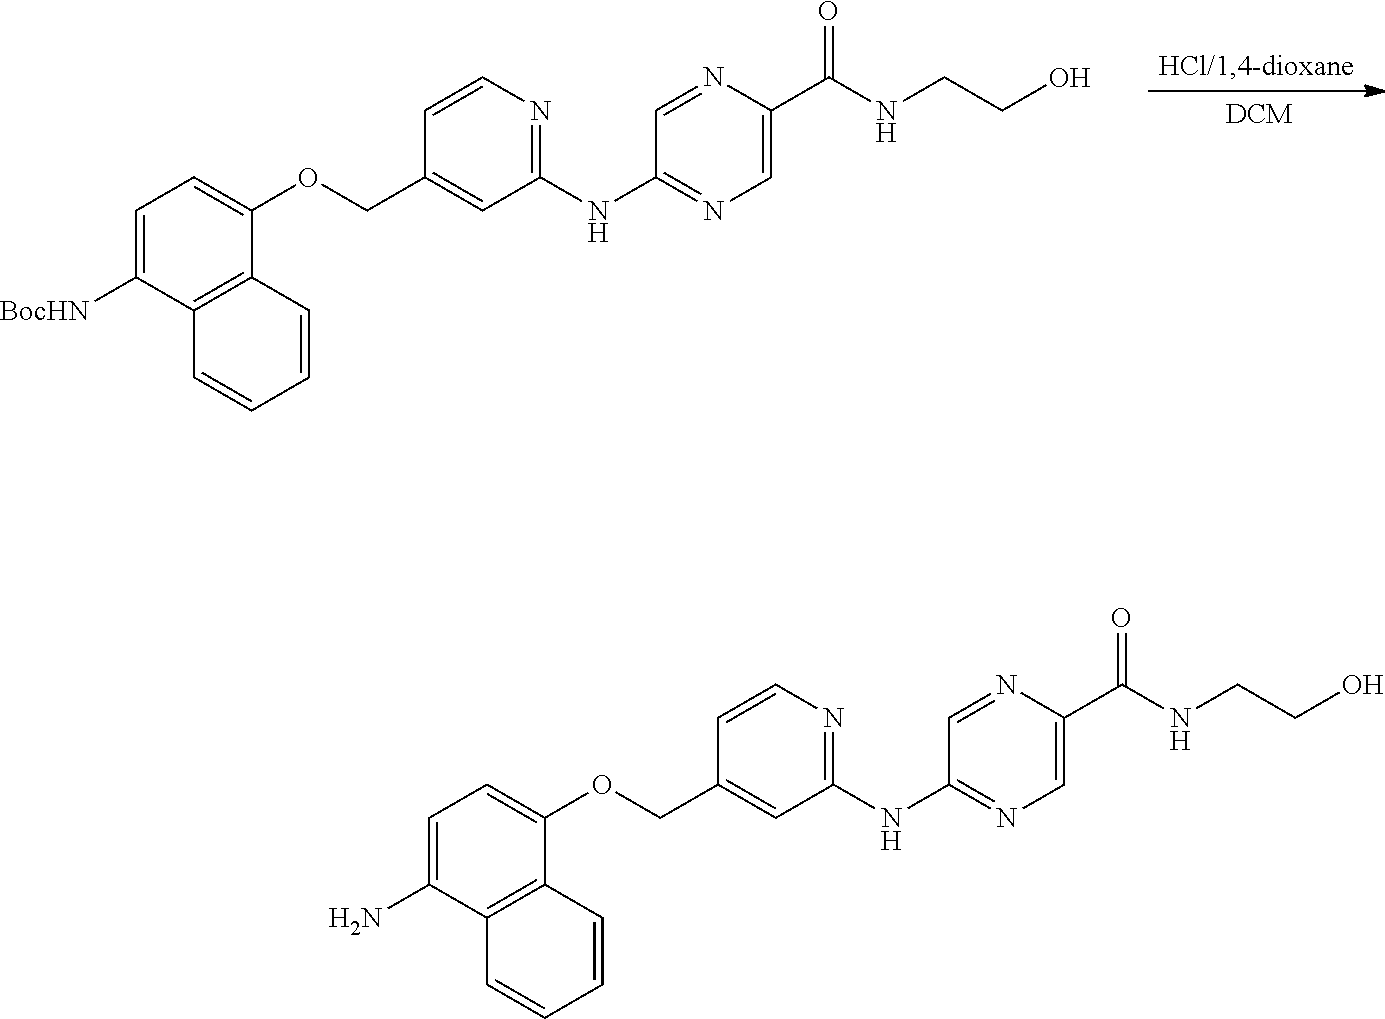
C1([BocHN])=CC=C(OCC2=CC(NC3=NC=C(C(NCCO)=O)N=C3)=NC=C2)C2=C1C=CC=C2.C1(N)=CC=C(OCC2=CC(NC3=NC=C(C(NCCO)=O)N=C3)=NC=C2)C2=C1C=CC=C2
